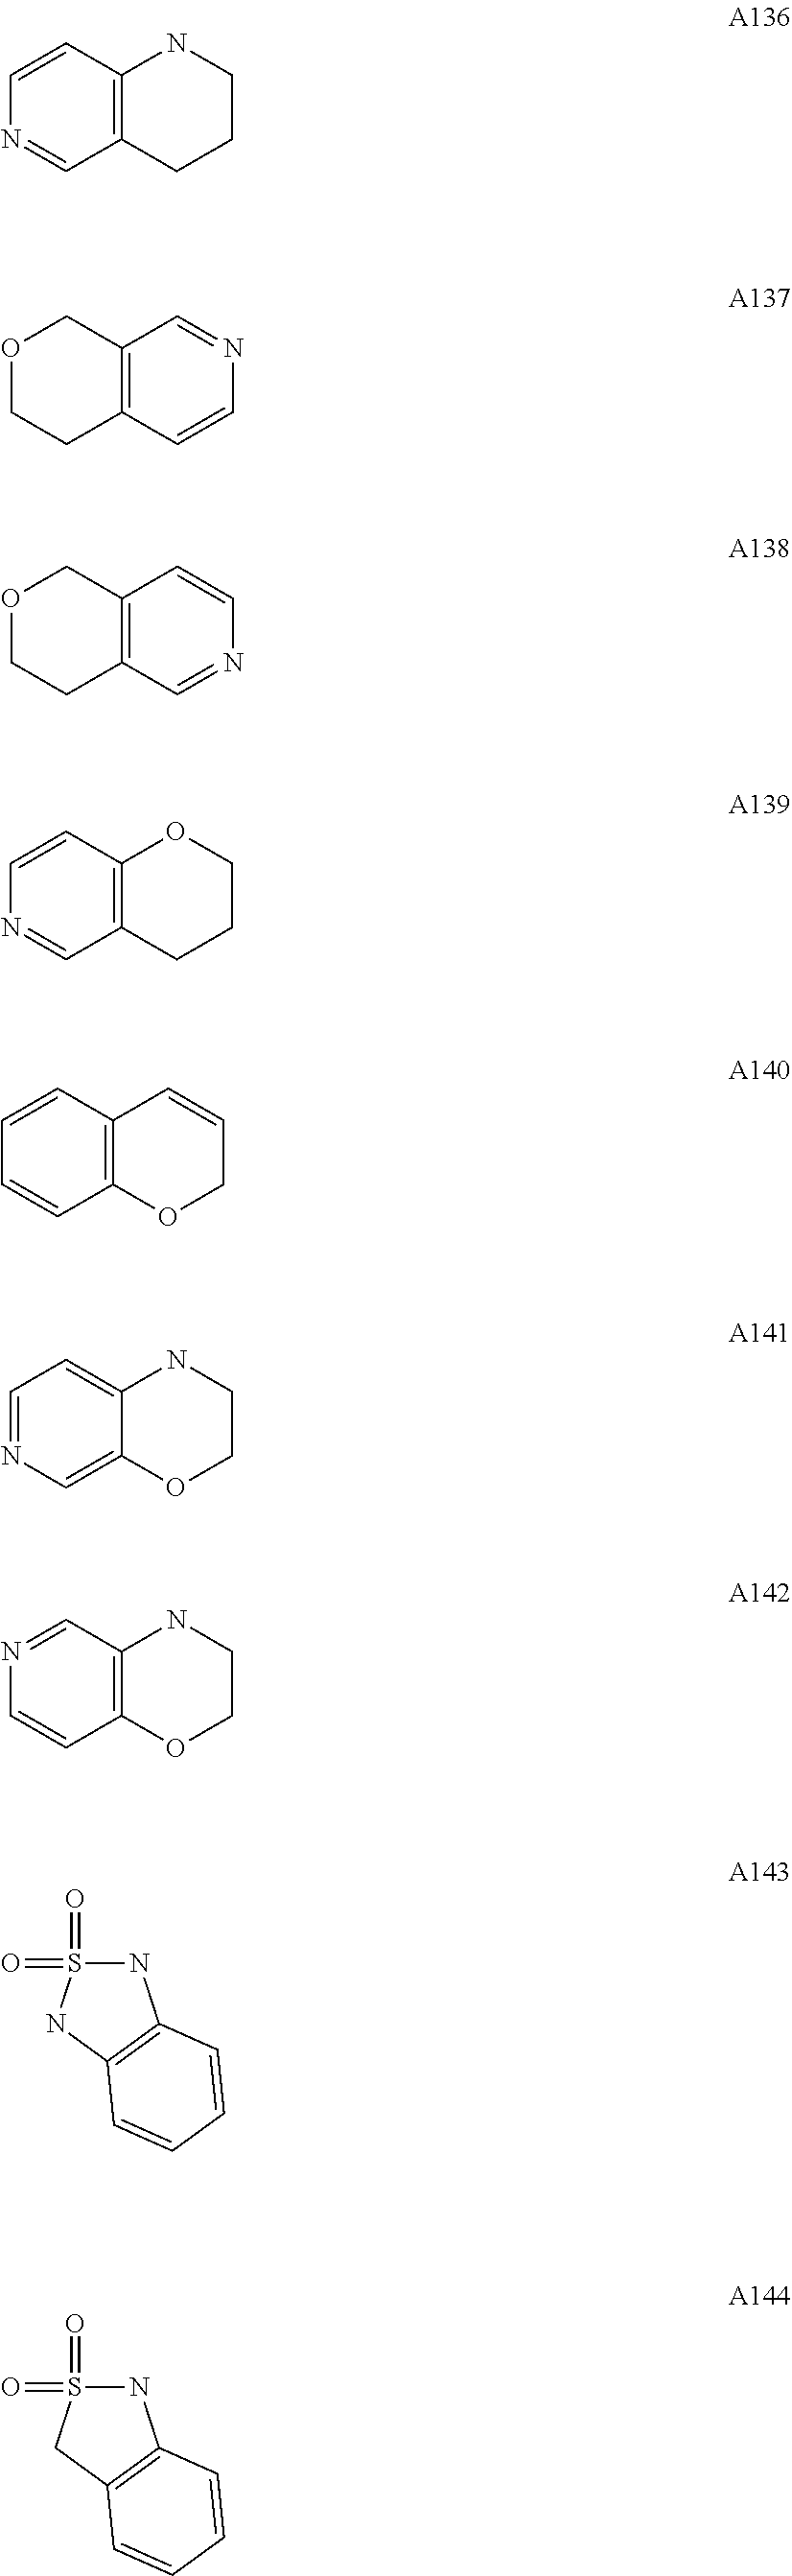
C12=C(C=CN=C1)NCCC2.C12=C(C=CN=C1)CCOC2.C12=C(C=NC=C1)CCOC2.C12=C(C=CN=C1)OCCC2.C12=C(C=CC=C1)C=CCO2.C12=CN=CC=C1NCCO2.C12=C(C=NC=C1)NCCO2.N1S(=O)(=O)NC2=C1C=CC=C2.N1S(=O)(=O)CC2=C1C=CC=C2
